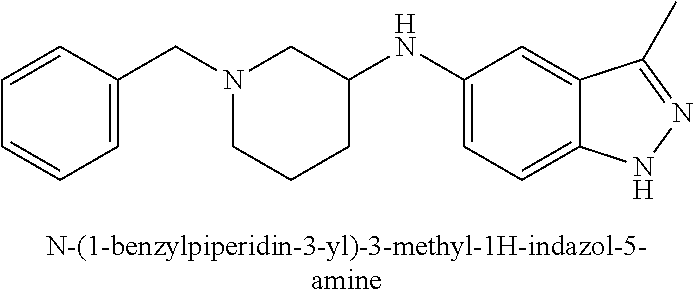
N1(CC2=CC=CC=C2)CCCC(NC2=CC=C3C(=C2)C(C)=NN3)C1
